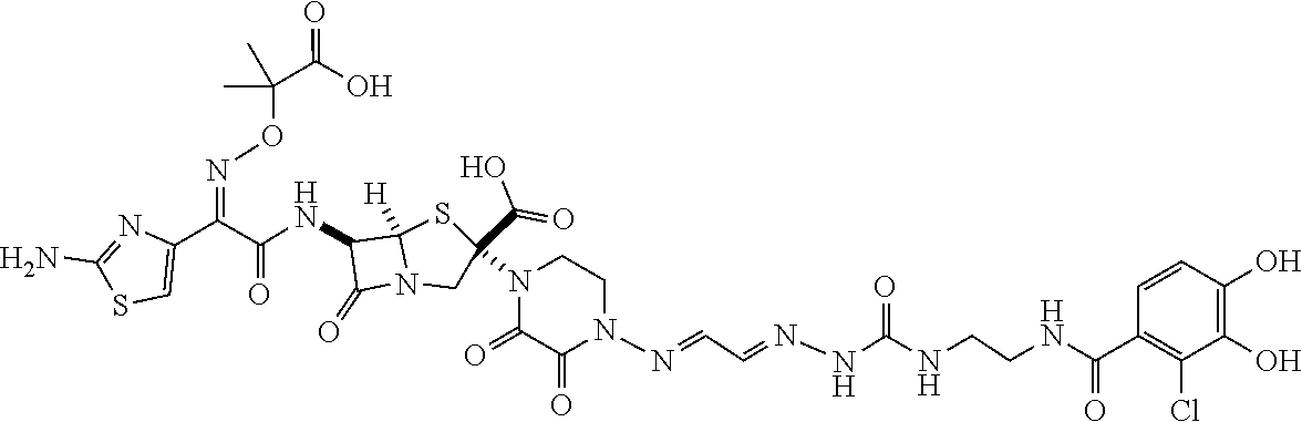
C(=O)(NC1C(=O)N2C1([H])SC(N1C(=O)C(=O)N(N=CC=NNC(NCCNC(C3=C(Cl)C(O)=C(O)C=C3)=O)=O)CC1)(C(O)=O)C2)C(C1=CSC(N)=N1)=NOC(C(O)=O)(C)C
